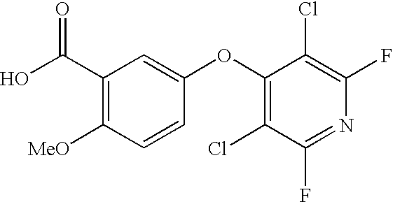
C1(C(O)=O)=C([MeO])C=CC(OC2=C(Cl)C(F)=NC(F)=C2Cl)=C1
